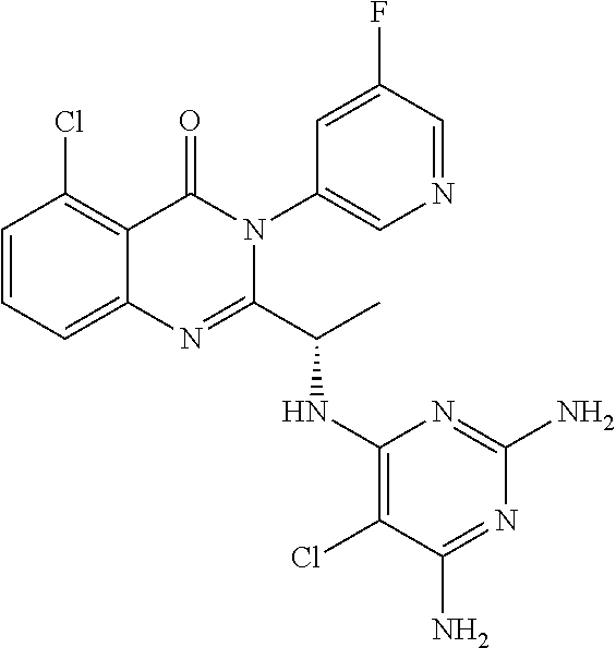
C1=CC=C2C(=C1Cl)C(=O)N(C1=CN=CC(F)=C1)C(C(C)NC1=C(Cl)C(N)=NC(N)=N1)=N2
